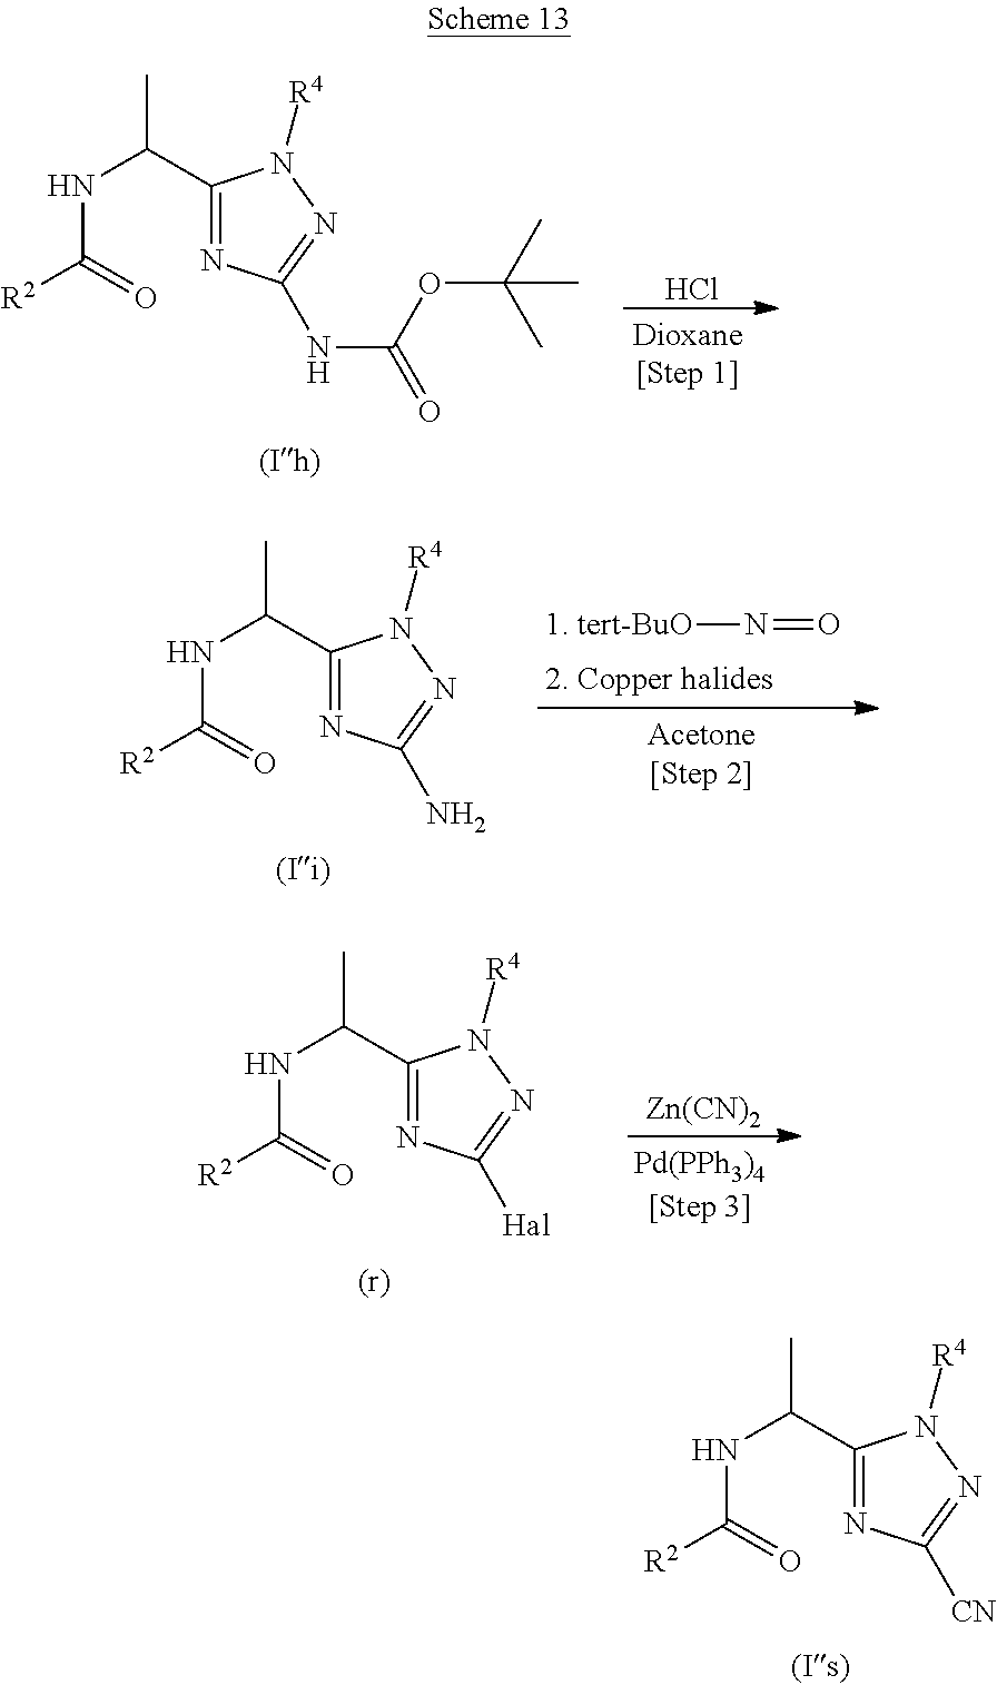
N(C(C1=NC(NC(=O)OC(C)(C)C)=NN1[R4])C)C([R2])=O.Cl.N(=O)[1. tert-BuO].N(C(C1=NC(N)=NN1[R4])C)C([R2])=O.N(C(C1=NC([Hal])=NN1[R4])C)C([R2])=O.[Zn(CN)2].N(C(C1=NC([CN])=NN1[R4])C)C([R2])=O
